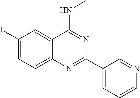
C1(I)=CC=C2C(=C1)C(NC)=NC(C1=CC=CN=C1)=N2
